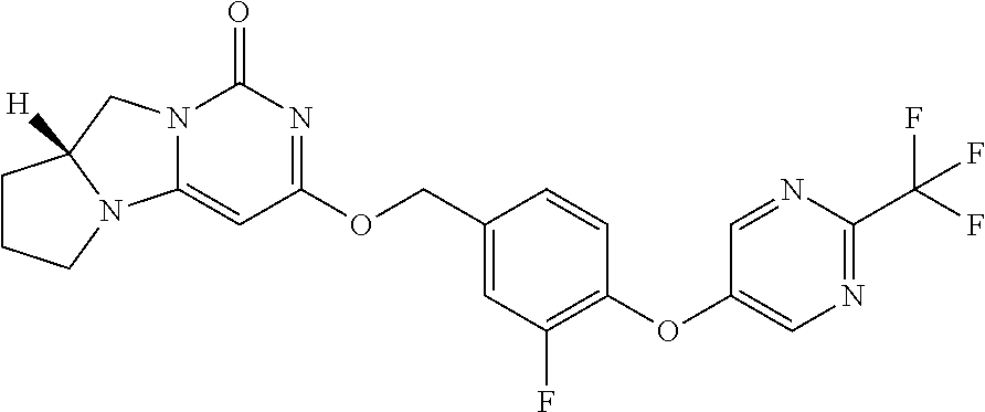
C1CCN2C1([H])CN1C2=CC(OCC2=CC(F)=C(OC3=CN=C(C(F)(F)F)N=C3)C=C2)=NC1=O
